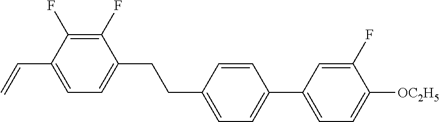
C1(F)=C(F)C(C=C)=CC=C1CCC1=CC=C(C2=CC=C([OC2H5])C(F)=C2)C=C1
